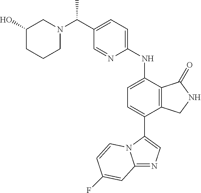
C1(C(N2CC(O)CCC2)C)=CC=C(NC2=CC=C(C3=CN=C4N3C=CC(F)=C4)C3=C2C(=O)NC3)N=C1
